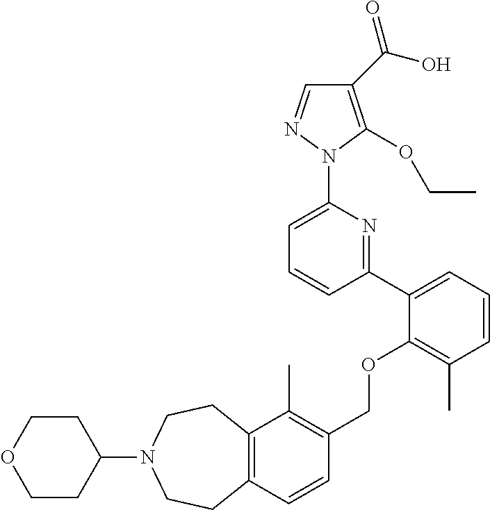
C1(C(O)=O)=C(OCC)N(C2=CC=CC(C3=CC=CC(C)=C3OCC3=C(C)C4=C(C=C3)CCN(C3CCOCC3)CC4)=N2)N=C1
